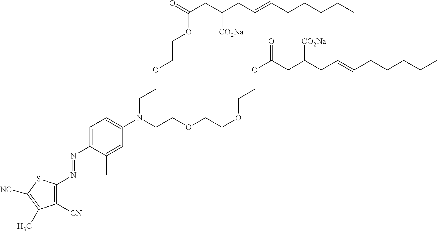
O=C(CC([CO2Na])CC=CCCCCC)OCCOCCN(C1=CC=C(N=NC2=C([CN])C(C)=C([NC])S2)C(C)=C1)CCOCCOCCOC(=O)CC(CC=CCCCCC)[CO2Na]
